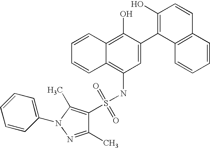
S(NC1=C2C(=C(O)C(C3=C(O)C=CC4=C3C=CC=C4)=C1)C=CC=C2)(=O)(=O)C1=C(C)N(C2=CC=CC=C2)N=C1C
